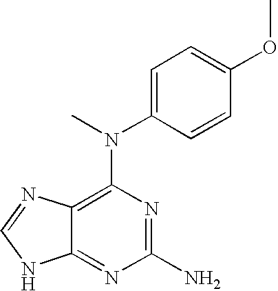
N(C1=C2C(=NC(N)=N1)NC=N2)(C)C1=CC=C(OC)C=C1
